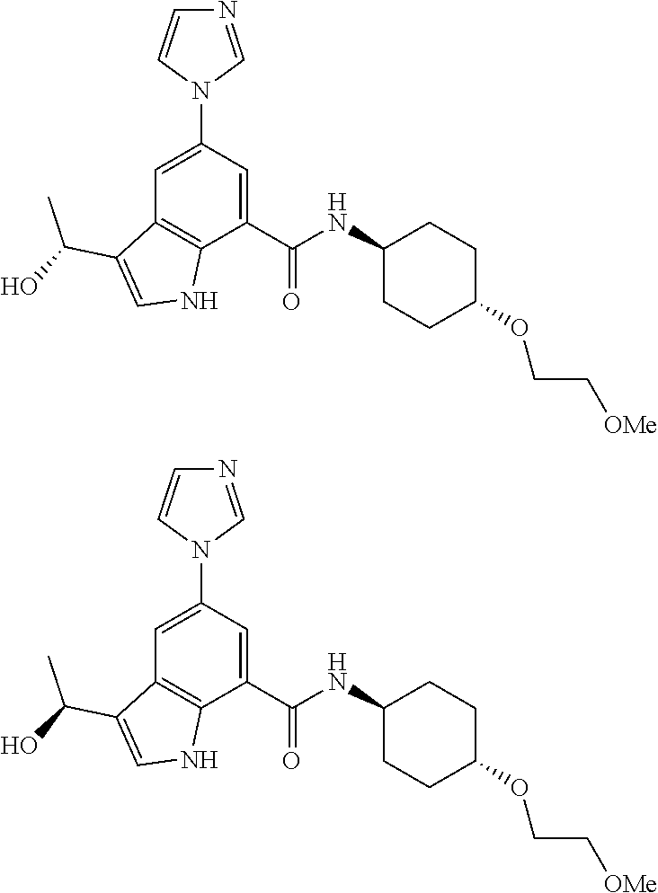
C1=C(N2C=NC=C2)C=C(C(NC2CCC(OCC[OMe])CC2)=O)C2=C1C(C(O)C)=CN2.C1=C(N2C=NC=C2)C=C(C(NC2CCC(OCC[OMe])CC2)=O)C2=C1C(C(O)C)=CN2
